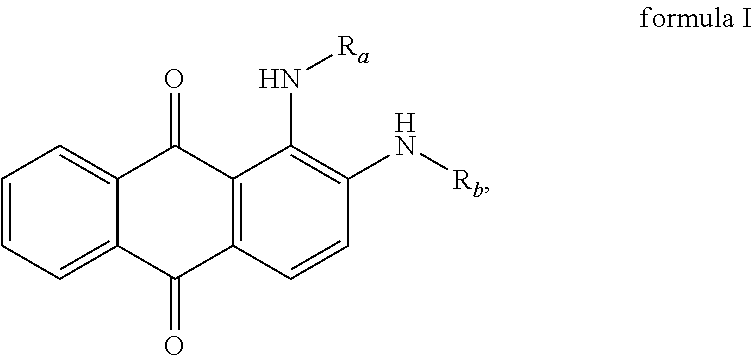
C12=CC=CC=C1C(=O)C1=C(C2=O)C(N[Ra])=C(N[Rb])C=C1
